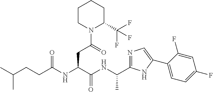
C(C)(NC(C(NC(CCC(C)C)=O)CC(N1C(C(F)(F)F)CCCC1)=O)=O)C1=NC=C(C2=CC=C(F)C=C2F)N1
